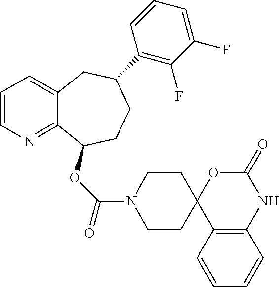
C1=CN=C2C(=C1)CC(C1=C(F)C(F)=CC=C1)CCC2OC(=O)N1CCC2(CC1)C1=C(NC(=O)O2)C=CC=C1
